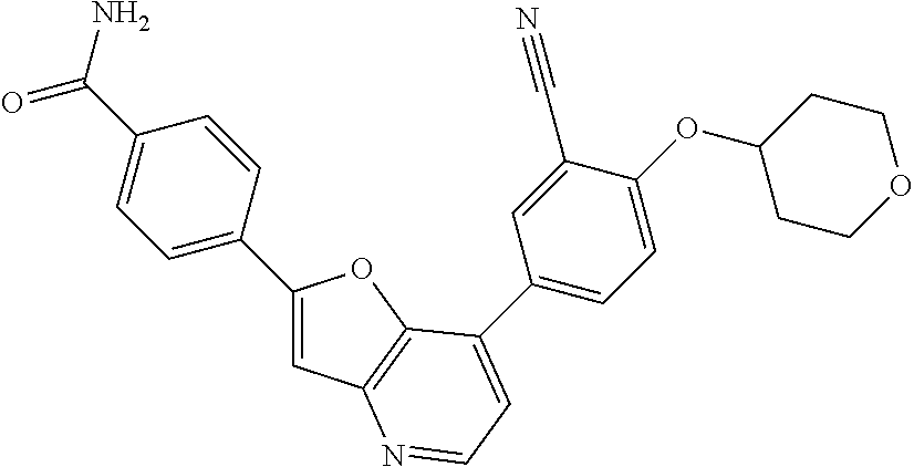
C1(C2=CC=C(C(N)=O)C=C2)=CC2=C(O1)C(C1=CC=C(OC3CCOCC3)C(C#N)=C1)=CC=N2
